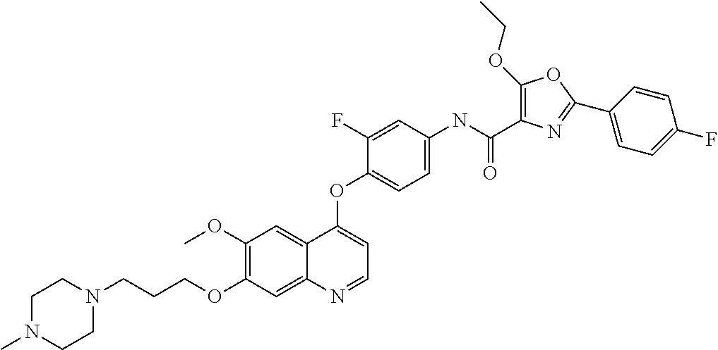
C1(OC)=C(OCCCN2CCN(C)CC2)C=C2C(=C1)C(OC1=CC=C(NC(C3=C(OCC)OC(C4=CC=C(F)C=C4)=N3)=O)C=C1F)=CC=N2
